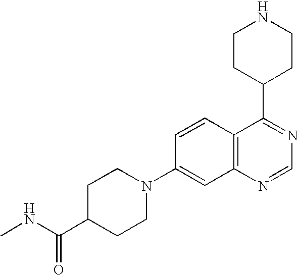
C12=C(N=CN=C1C1CCNCC1)C=C(N1CCC(C(NC)=O)CC1)C=C2
